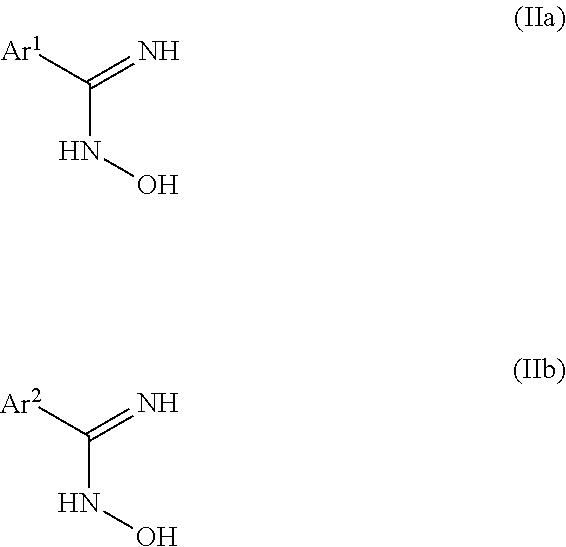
C(NO)([Ar1])=N.C(NO)([Ar2])=N
